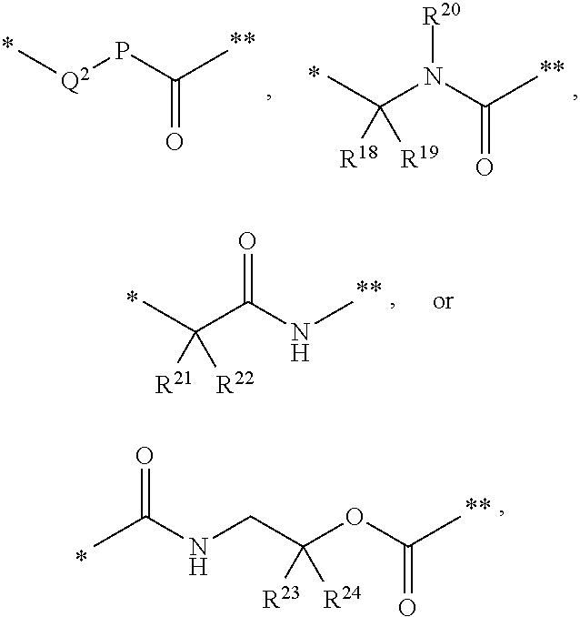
[Q2](PC(C)=O)C.C(N(C(C)=O)[R20])(C)([R19])[R18].C(C(NC)=O)(C)([R22])[R21].CC(NCC(OC(C)=O)([R24])[R23])=O
